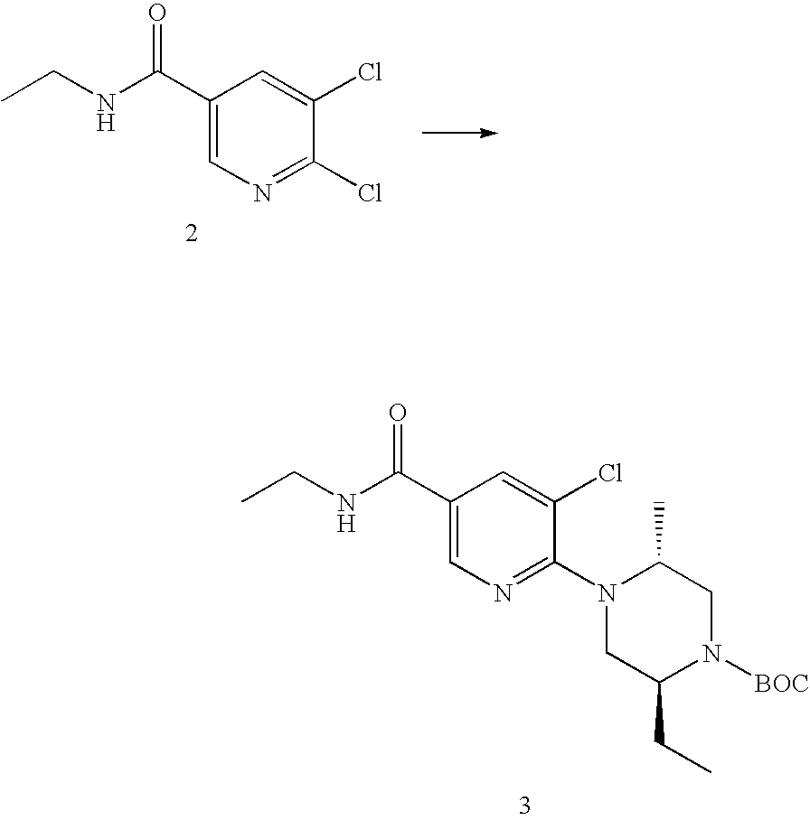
C1(C(NCC)=O)=CN=C(Cl)C(Cl)=C1.C1(C(NCC)=O)=CN=C(N2CC(CC)N([BOC])CC2C)C(Cl)=C1
